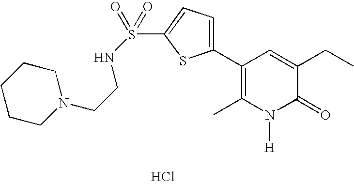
C1(C2=CC=C(S(=O)(=O)NCCN3CCCCC3)S2)=C(C)N([H])C(=O)C(CC)=C1.Cl
